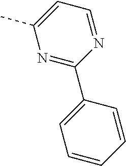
N1=C(C2=CC=CC=C2)N=CC=C1C
